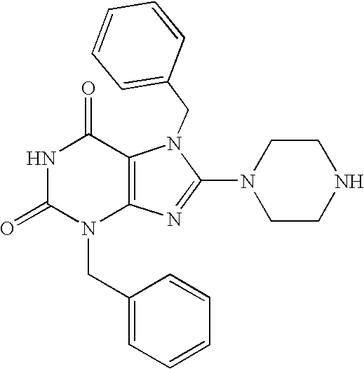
N1C(=O)N(CC2=CC=CC=C2)C2=C(C1=O)N(CC1=CC=CC=C1)C(N1CCNCC1)=N2
